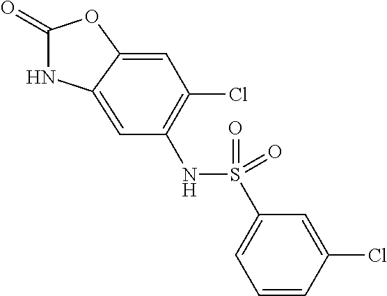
C1(=O)NC2=CC(NS(C3=CC=CC(Cl)=C3)(=O)=O)=C(Cl)C=C2O1
